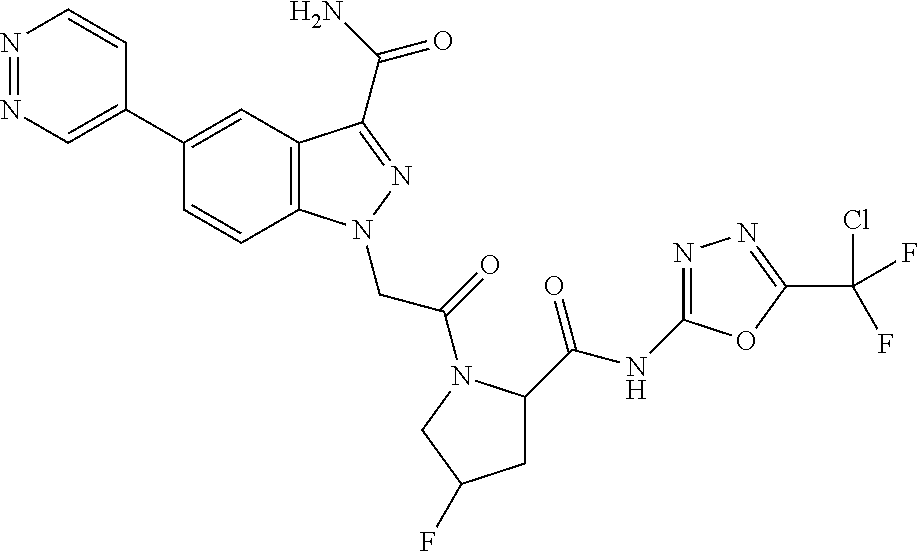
N1=NC=C(C2=CC3=C(C=C2)N(CC(=O)N2C(C(=O)NC4=NN=C(C(F)(Cl)F)O4)CC(F)C2)N=C3C(=O)N)C=C1
